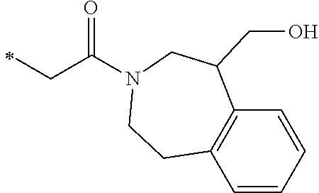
C(CC)(=O)N1CC(CO)C2=C(C=CC=C2)CC1
